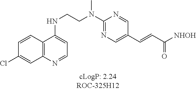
C1(Cl)=CC2=C(C=C1)C(NCCN(C1=NC=C(C=CC([NHOH])=O)C=N1)C)=CC=N2
